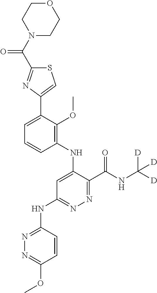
S1C(C(N2CCOCC2)=O)=NC(C2=CC=CC(NC3=CC(NC4=NN=C(OC)C=C4)=NN=C3C(NC([D])([D])[D])=O)=C2OC)=C1
